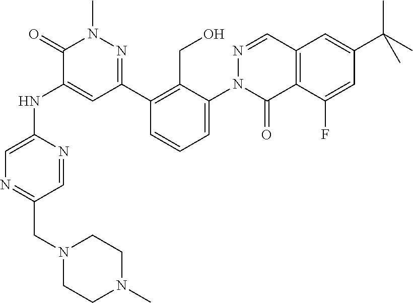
N1=CC(CN2CCN(C)CC2)=NC=C1NC1=CC(C2=C(CO)C(N3C(=O)C4=C(C=N3)C=C(C(C)(C)C)C=C4F)=CC=C2)=NN(C)C1=O
